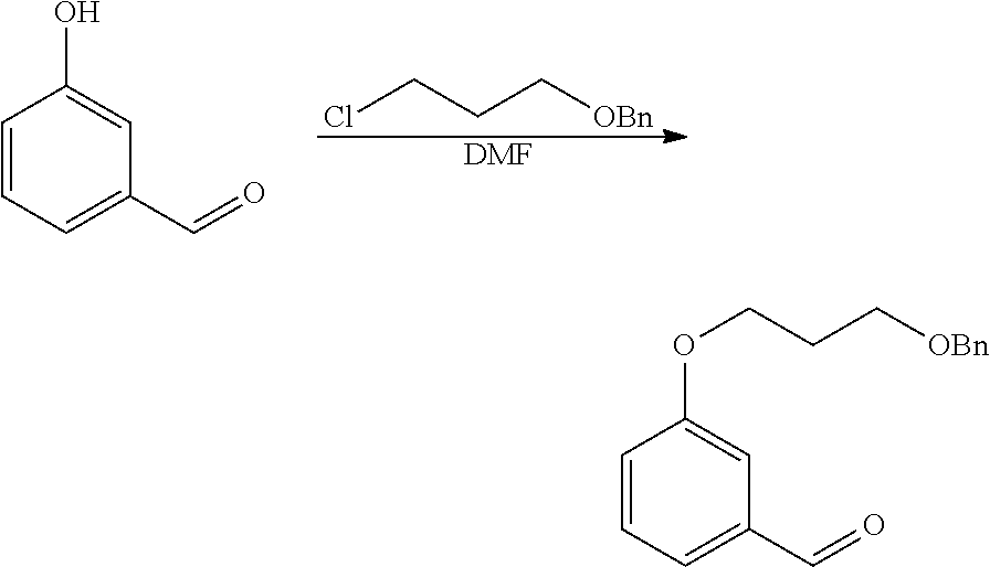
C1=CC=C(C=O)C=C1O.ClCCC[OBn].[DMF].C1=CC=C(C=O)C=C1OCCC[OBn]
